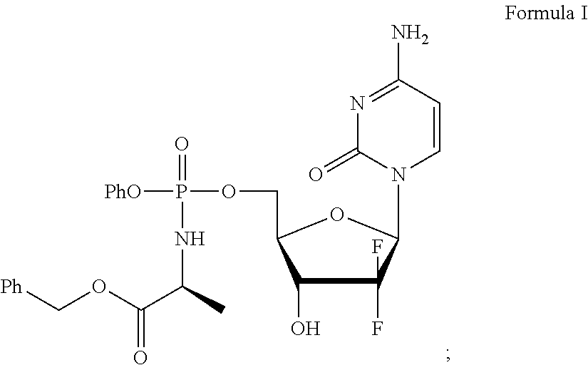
C1(F)(F)C(O)C(COP([PhO])(=O)NC(C(OC[Ph])=O)C)OC1N1C=CC(N)=NC1=O
